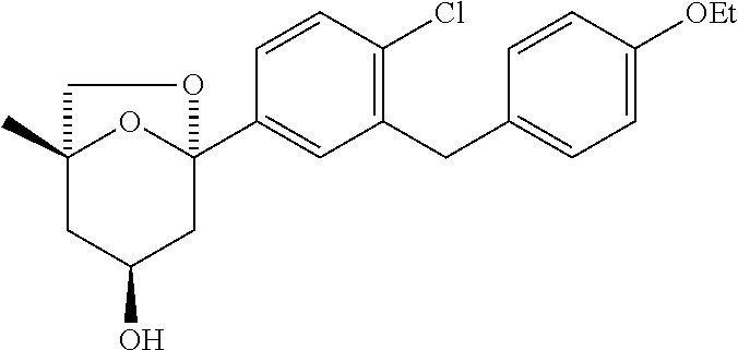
C1(CC2=CC=C([OEt])C=C2)=C(Cl)C=CC(C23OC(C)(CC(O)C2)CO3)=C1
